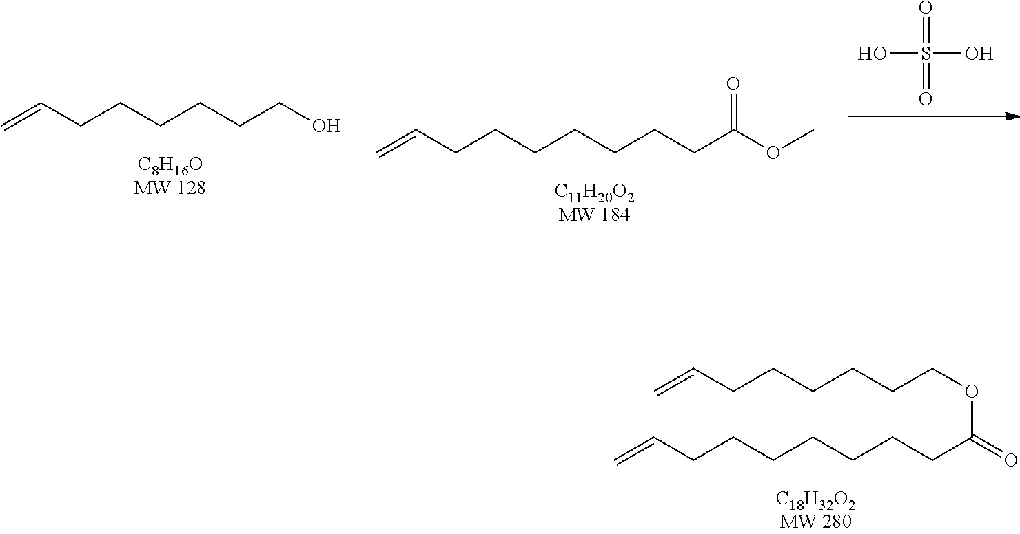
OS(O)(=O)=O.C=CCCCCCCCC(OC)=O.C=CCCCCCCO.C=CCCCCCCCC(OCCCCCCC=C)=O
